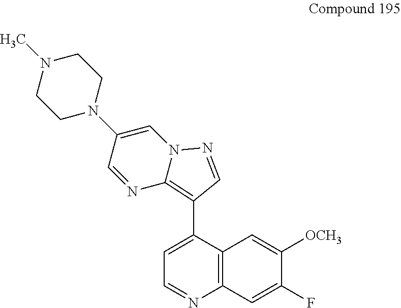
C1CN(C2=CN3C(=C(C4=CC=NC5=C4C=C([OCH3])C(F)=C5)C=N3)N=C2)CCN1C
